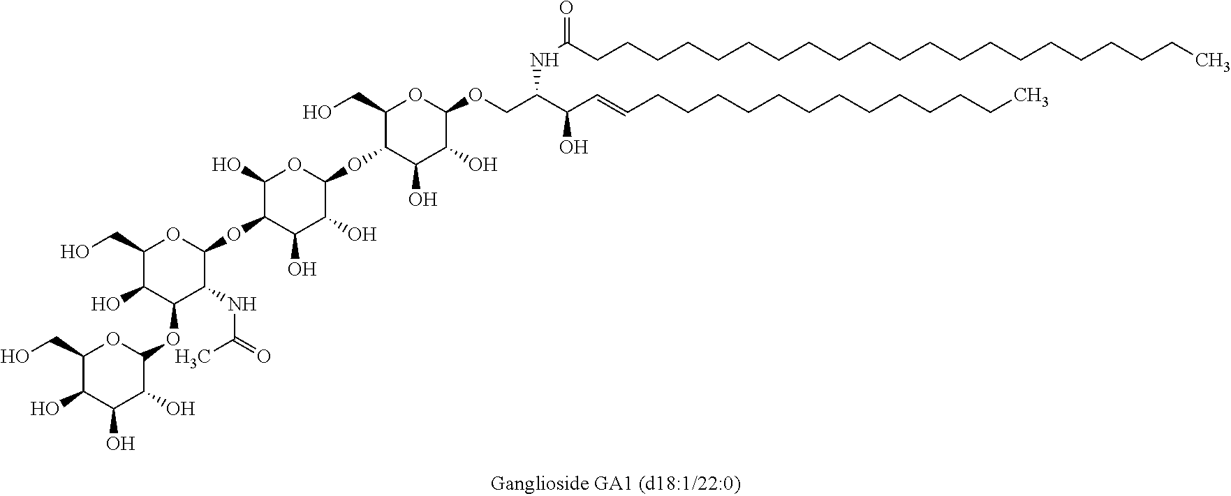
C1(CO)C(O)C(O)C(O)C(OC2C(NC(=O)C)C(OC3C(O)OC(OC4C(CO)OC(OCC(C(C=CCCCCCCCCCCCCC)O)NC(CCCCCCCCCCCCCCCCCCCCC)=O)C(O)C4O)C(O)C3O)OC(CO)C2O)O1
